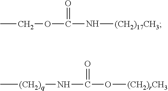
CCOC(N[(CH2)17CH3])=O.C[(CH2)q]NC(O[(CH2)rCH3])=O
